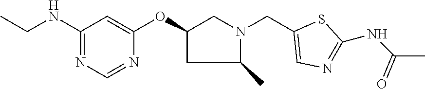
C1(NCC)=NC=NC(OC2CN(CC3=CN=C(NC(C)=O)S3)C(C)C2)=C1
